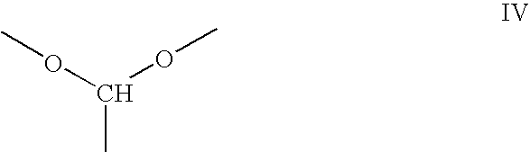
CC(OC)OC
